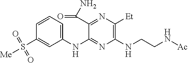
C1(NC2=NC(NCCN[Ac])=C([Et])N=C2C(N)=O)=CC=CC(S([Me])(=O)=O)=C1
